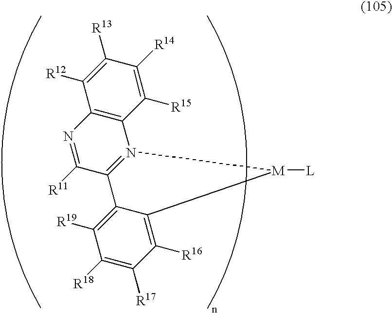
C1([R15])=C([R14])C([R13])=C([R12])C2=C1N1=C(C([R11])=N2)C2=C([R19])C([R18])=C([R17])C([R16])=C2[M]1[L]
